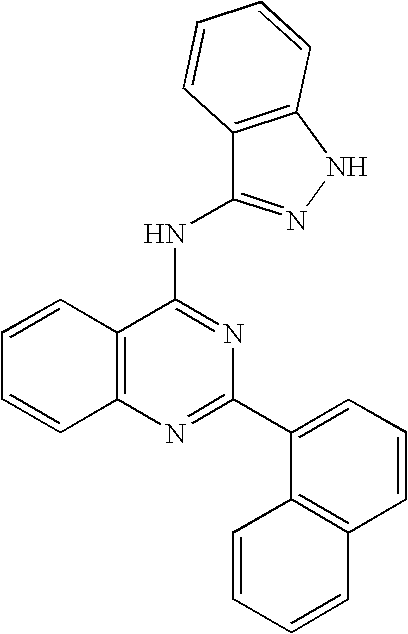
C12=C(N=C(C3=CC=CC4=C3C=CC=C4)N=C1NC1=NNC3=C1C=CC=C3)C=CC=C2
